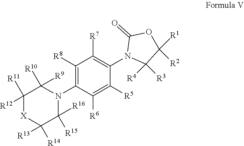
C1([R8])=C(N2C([R10])([R9])C([R11])([R12])[X]C([R14])([R13])C2([R15])[R16])C([R6])=C([R5])C(N2C([R3])([R4])C([R2])([R1])OC2=O)=C1[R7]
